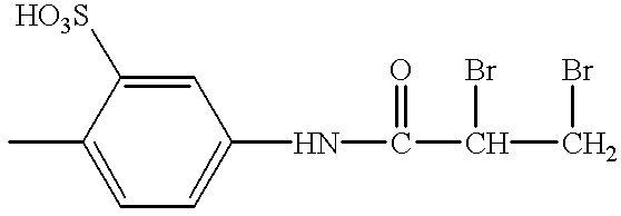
C1=C([HO3S])C(C)=CC=C1NC(C(CBr)Br)=O
